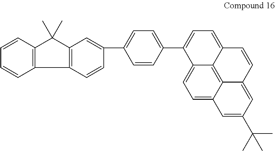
C1=CC=CC2=C1C(C)(C)C1=C2C=CC(C2=CC=C(C3=CC=C4C5=C6C(=CC=C35)C=C(C(C)(C)C)C=C6C=C4)C=C2)=C1
